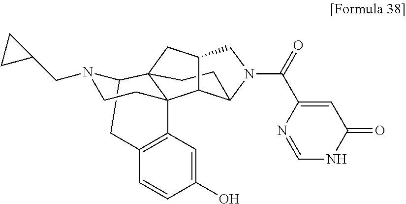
C1(C(N2CC3CC45CCC2C3C42C3=C(C=CC(O)=C3)CC5N(CC3CC3)CC2)=O)=CC(=O)NC=N1
